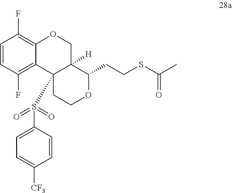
C1=CC(F)=C2C(=C1F)OCC1([H])C(CCSC(C)=O)OCCC21S(C1=CC=C([CF3])C=C1)(=O)=O
